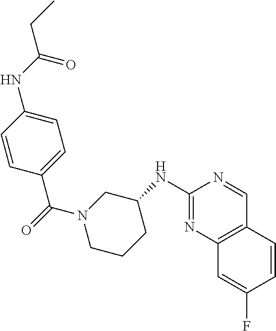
C1(NC2CN(C(=O)C3=CC=C(NC(CC)=O)C=C3)CCC2)=NC2=C(C=N1)C=CC(F)=C2
